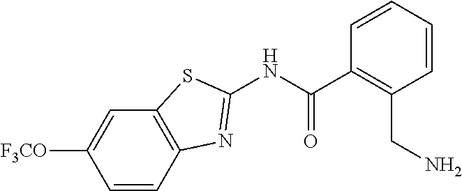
C1=CC2=C(C=C1[F3CO])SC(NC(C1=C(CN)C=CC=C1)=O)=N2
